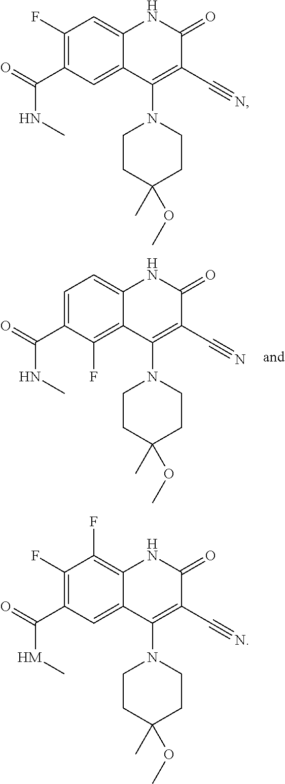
C1(F)=C2C(=CC=C1C(NC)=O)NC(=O)C(C#N)=C2N1CCC(OC)(C)CC1.C1=C2NC(=O)C(C#N)=C(N3CCC(OC)(C)CC3)C2=CC(C(NC)=O)=C1F.C1(F)=C2C(=CC(C([HM]C)=O)=C1F)C(N1CCC(C)(OC)CC1)=C(C#N)C(=O)N2
